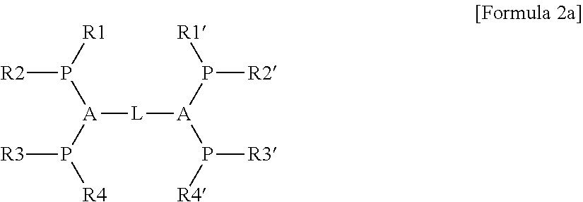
[R2]P([R1])[A]([L][A](P([R4])[R3])P([R1])[R2])P([R4])[R3]
